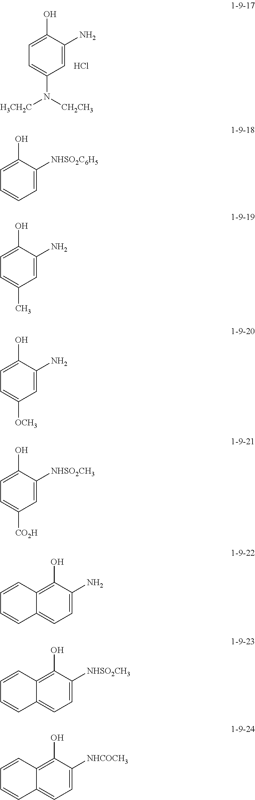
C1(O)=CC=C(N([H3CH2C])[CH2CH3])C=C1N.Cl.C1(O)=CC=CC=C1[NHSO2C6H5].C1(O)=CC=C(C)C=C1N.C1(O)=CC=C([OCH3])C=C1N.C1(O)=CC=C([CO2H])C=C1[NHSO2CH3].C1(O)=C2C(=CC=C1N)C=CC=C2.C1(O)=C2C(=CC=C1[NHSO2CH3])C=CC=C2.C1(O)=C2C(=CC=C1[NHCOCH3])C=CC=C2
